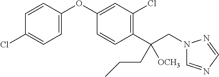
C1=CC(OC2=CC(Cl)=C(C(CN3C=NC=N3)(CCC)[OCH3])C=C2)=CC=C1Cl
